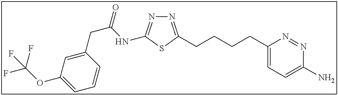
N1=C(CCCCC2=CC=C(N)N=N2)SC(NC(CC2=CC(OC(F)(F)F)=CC=C2)=O)=N1
